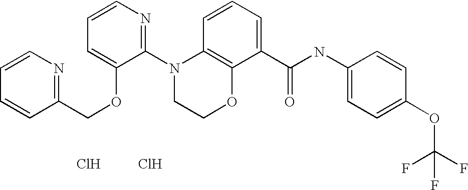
C1(N2CCOC3=C2C=CC=C3C(NC2=CC=C(OC(F)(F)F)C=C2)=O)=NC=CC=C1OCC1=NC=CC=C1.Cl.Cl
